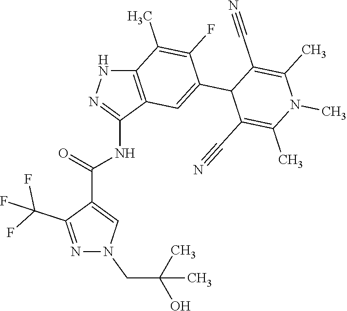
C12=C(C(NC(C3=CN(CC(O)(C)C)N=C3C(F)(F)F)=O)=NN1)C=C(C1C(C#N)=C(C)N(C)C(C)=C1C#N)C(F)=C2C
